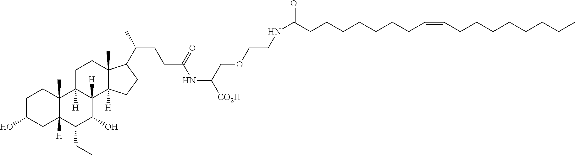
C1C(O)CC2([H])C(C)(C1)C1([H])C([H])(C(O)C2CC)C2([H])C(C)(CC1)C(C(CCC(=O)NC(COCCNC(CCCCCCCC=CCCCCCCCC)=O)[CO2H])C)CC2
